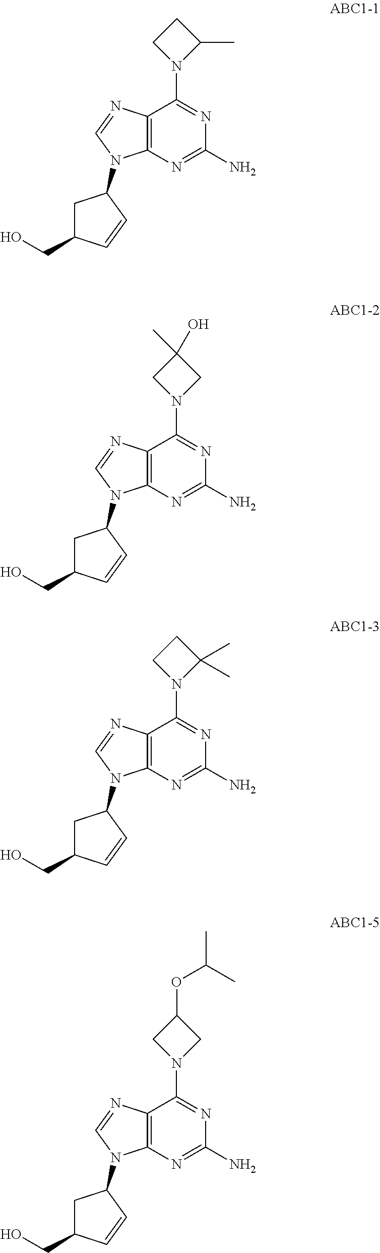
C12=C(N=C(N)N=C1N1C(C)CC1)N(C1CC(CO)C=C1)C=N2.C12=C(N=C(N)N=C1N1CC(O)(C)C1)N(C1CC(CO)C=C1)C=N2.C12=C(N=C(N)N=C1N1C(C)(C)CC1)N(C1CC(CO)C=C1)C=N2.C12=C(N=C(N)N=C1N1CC(OC(C)C)C1)N(C1CC(CO)C=C1)C=N2
